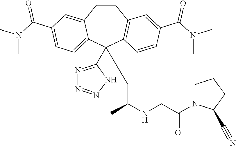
C1CC2=CC(C(N(C)C)=O)=CC=C2C(CC(NCC(=O)N2CCCC2C#N)C)(C2=NN=NN2)C2=C1C=C(C(N(C)C)=O)C=C2
